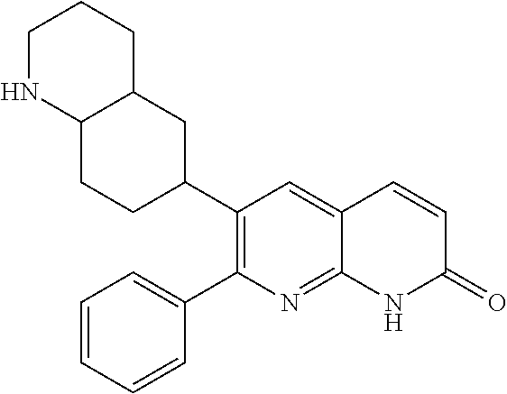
C12CCC(C3=C(C4=CC=CC=C4)N=C4C(=C3)C=CC(=O)N4)CC1CCCN2
